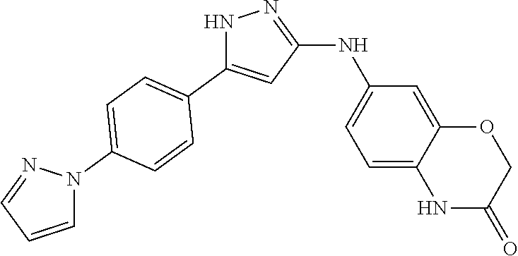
N1C(C2=CC=C(N3N=CC=C3)C=C2)=CC(NC2=CC=C3C(=C2)OCC(=O)N3)=N1
